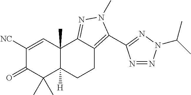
C1([NC])=CC2(C)C([H])(C(C)(C)C1=O)CCC1=C(C3=NN(C(C)C)N=N3)N(C)N=C21
